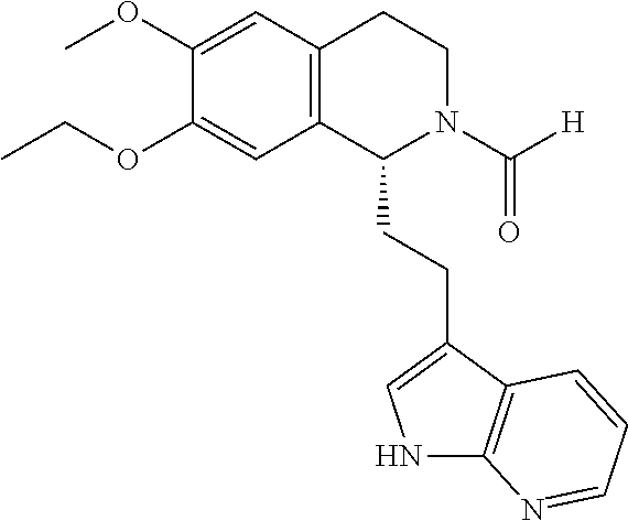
C12=C(C=C(OC)C(OCC)=C1)CCN(C([H])=O)C2CCC1=CNC2=C1C=CC=N2
